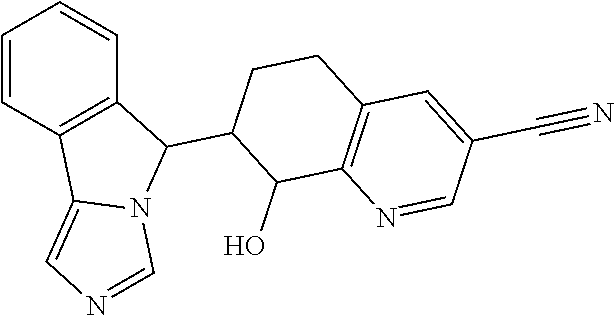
C1=CC2=C(C=C1)C(C1C(O)C3=C(CC1)C=C(C#N)C=N3)N1C2=CN=C1
